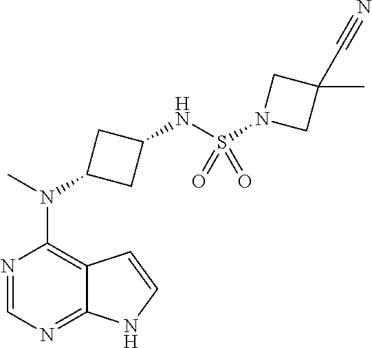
N1=CN=C2C(=C1N(C)C1CC(NS(N3CC(C)(C#N)C3)(=O)=O)C1)C=CN2
